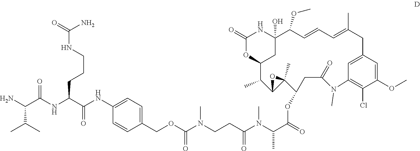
C1(COC(N(CCC(N(C(C(=O)OC2C3(C)C(C(C)C4OC(=O)NC(O)(C(OC)C=CC=C(C)CC5=CC(=C(Cl)C(OC)=C5)N(C)C(=O)C2)C4)O3)C)C)=O)C)=O)=CC=C(NC(C(NC(C(N)C(C)C)=O)CCCNC(N)=O)=O)C=C1
